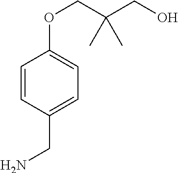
C1=CC(CN)=CC=C1OCC(CO)(C)C
